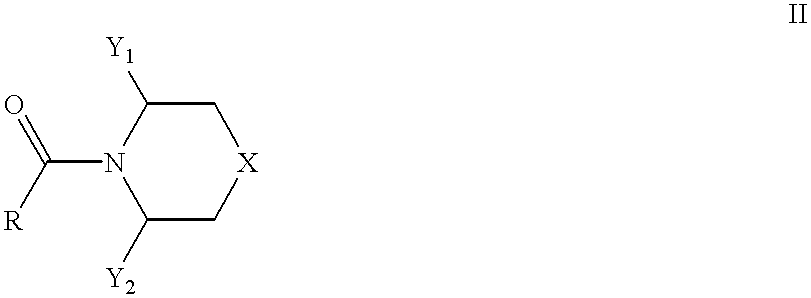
C(N1C([Y2])C[X]CC1[Y1])([R])=O
